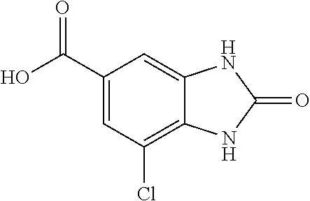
C1(Cl)=C2C(=CC(C(O)=O)=C1)NC(=O)N2
